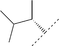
CC(C(C(C)C)C)C
